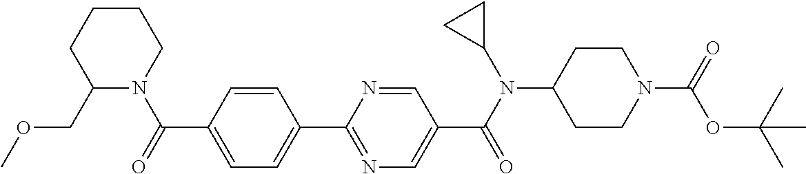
C1(C(=O)N2CCCCC2COC)=CC=C(C2=NC=C(C(N(C3CC3)C3CCN(C(=O)OC(C)(C)C)CC3)=O)C=N2)C=C1
